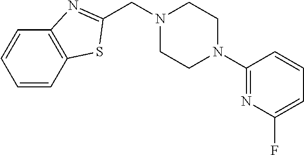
C(N1CCN(C2=NC(F)=CC=C2)CC1)C1=NC2=C(C=CC=C2)S1
